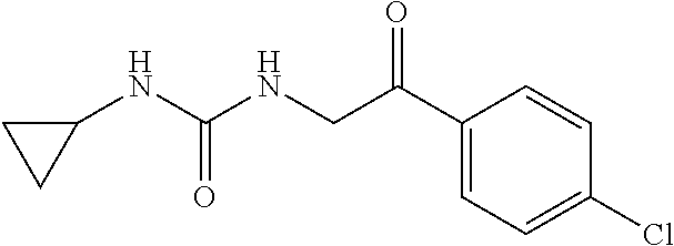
C1(C(CNC(NC2CC2)=O)=O)=CC=C(Cl)C=C1
